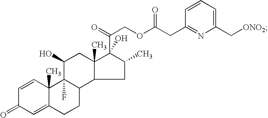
C1=CC2(C)C(=CC1=O)CCC1C2(F)C(O)CC2(C)C(O)(C(COC(CC3=NC(C[ONO2])=CC=C3)=O)=O)C(C)CC12
